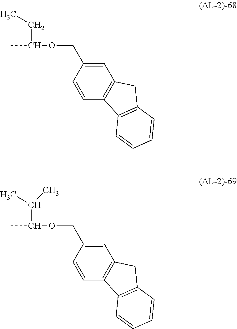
C1=CC(COC(C)CC)=CC2=C1C1=C(C2)C=CC=C1.C1=CC(COC(C)C(C)C)=CC2=C1C1=C(C2)C=CC=C1
